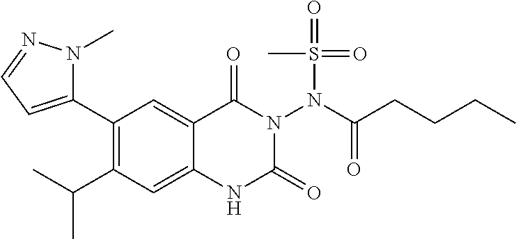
C1(C2=CC=NN2C)=C(C(C)C)C=C2C(=C1)C(=O)N(N(C(CCCC)=O)S(C)(=O)=O)C(=O)N2
